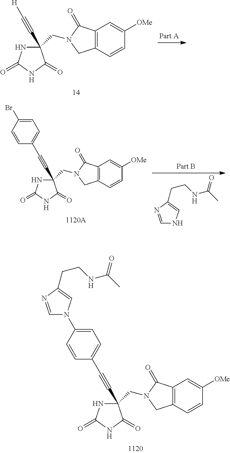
C1(C#CC2=CC=C(N3C=NC(CCNC(C)=O)=C3)C=C2)(CN2CC3=C(C2=O)C=C([OMe])C=C3)NC(=O)NC1=O.C1(C#C[H])(CN2CC3=C(C2=O)C=C([OMe])C=C3)NC(=O)NC1=O.C1(C#CC2=CC=C(Br)C=C2)(CN2CC3=C(C2=O)C=C([OMe])C=C3)NC(=O)NC1=O.C1=NC(CCNC(C)=O)=CN1
